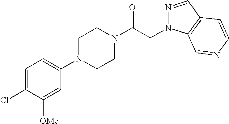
C1=C(Cl)C([OMe])=CC(N2CCN(C(CN3N=CC4=C3C=NC=C4)=O)CC2)=C1
